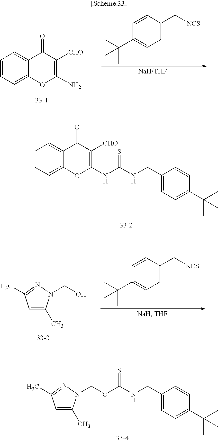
C1=CC=C2C(=C1)C(=O)C([CHO])=C(N)O2.C1=CC(C[NCS])=CC=C1C(C)(C)C.C1=CC=C2C(=C1)C(=O)C([CHO])=C(NC(=S)NCC1=CC=C(C(C)(C)C)C=C1)O2.C1=C(C)N(CO)N=C1C.C1=CC(C[NCS])=CC=C1C(C)(C)C.C1=C(C)N(COC(=S)NCC2=CC=C(C(C)(C)C)C=C2)N=C1C
